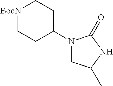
[BocN]1CCC(N2CC(C)NC2=O)CC1
